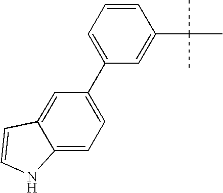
C12=CC=C(C3=CC=CC(C(C)(C)C)=C3)C=C1C=CN2
